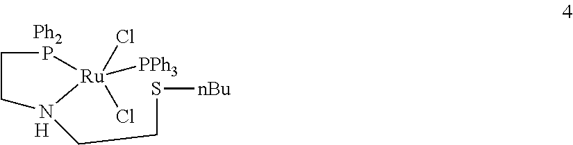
C1P[Ru]([PPh3])(Cl)(Cl)N(CCS[nBu])C1.[Ph2].[H]
